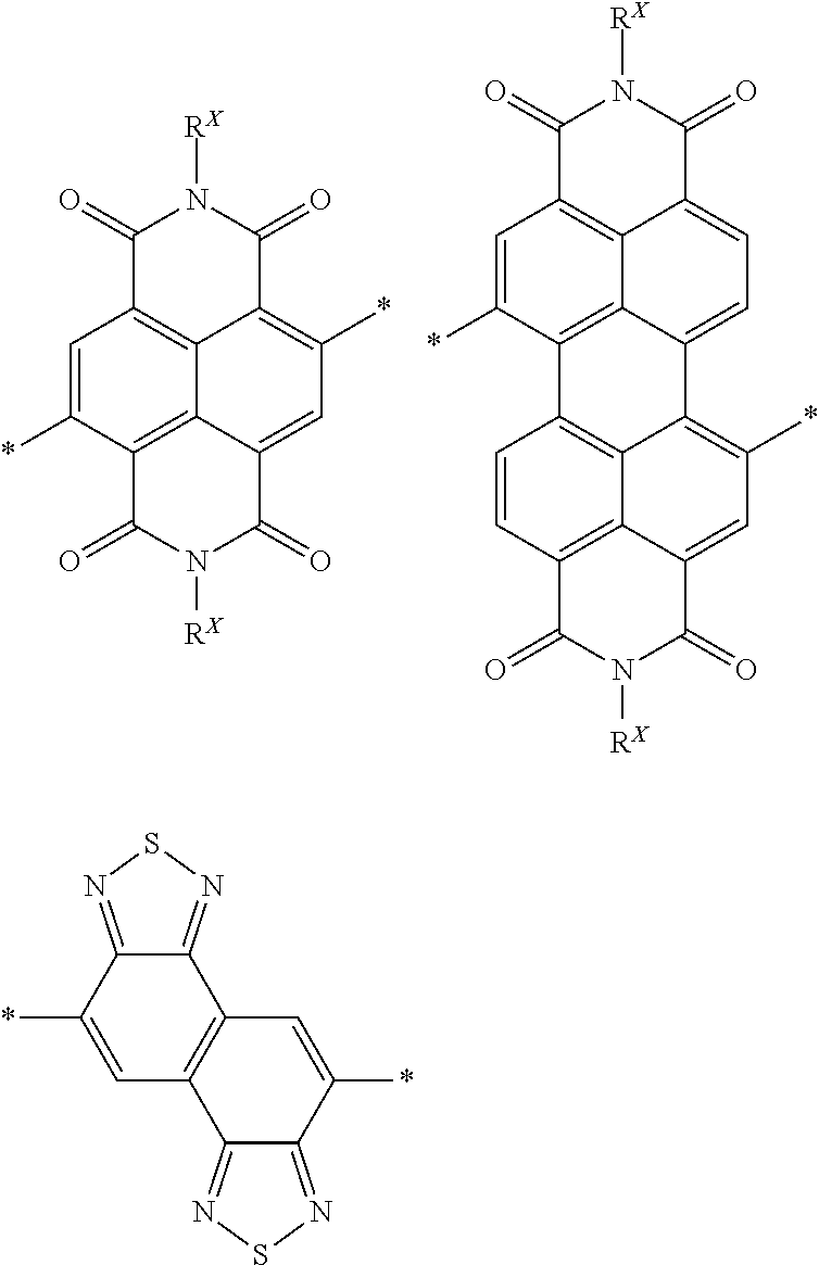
C1=C(*)C2=C3C4=C1C(=O)N([RX])C(=O)C4=C(*)C=C3C(=O)N([RX])C2=O.C1=C(*)C2=C3C4=C1C(=O)N([RX])C(=O)C4=CC=C3C1=C(*)C=C3C4=C(C=CC2=C14)C(=O)N([RX])C3=O.C1=C(*)C2=NSN=C2C2=C1C1=NSN=C1C(*)=C2
